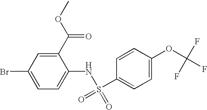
C1(Br)=CC=C(NS(C2=CC=C(OC(F)(F)F)C=C2)(=O)=O)C(C(OC)=O)=C1
